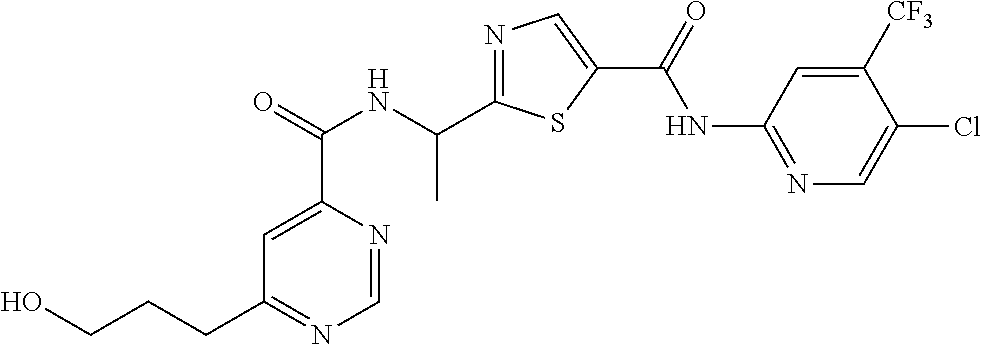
C1=NC(C(=O)NC(C2=NC=C(C(=O)NC3=NC=C(Cl)C([CF3])=C3)S2)C)=CC(CCCO)=N1
